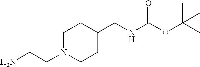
C1N(CCN)CCC(CNC(OC(C)(C)C)=O)C1
